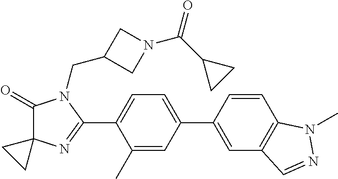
C1(=O)C2(N=C(C3=CC=C(C4=CC5=C(C=C4)N(C)N=C5)C=C3C)N1CC1CN(C(C3CC3)=O)C1)CC2
